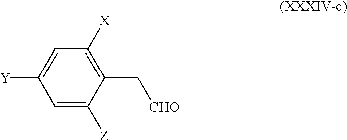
C1([Y])=CC([X])=C(C[CHO])C([Z])=C1
